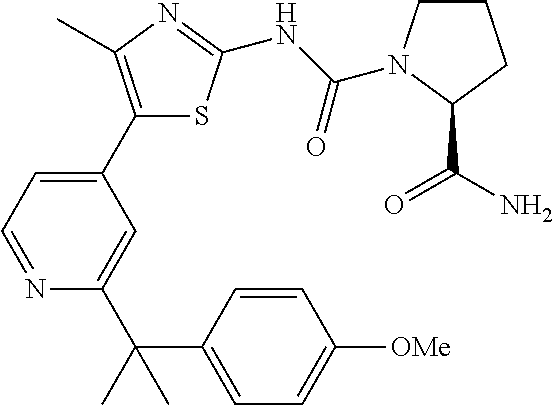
C1(C2=CC=NC(C(C)(C)C3=CC=C([OMe])C=C3)=C2)=C(C)N=C(NC(=O)N2CCCC2C(=O)N)S1
